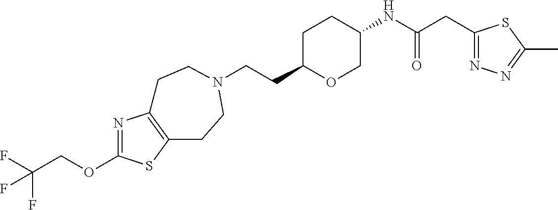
C(CC1OCC(NC(CC2=NN=C(C)S2)=O)CC1)N1CCC2=C(N=C(OCC(F)(F)F)S2)CC1
